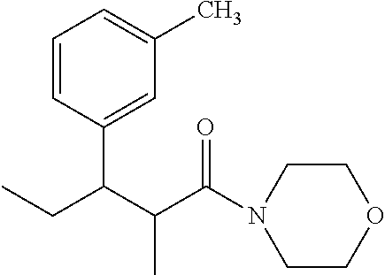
C1=CC(C(C(C(N2CCOCC2)=O)C)CC)=CC(C)=C1
